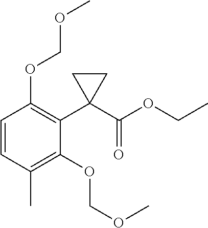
C1=CC(C)=C(OCOC)C(C2(C(OCC)=O)CC2)=C1OCOC
